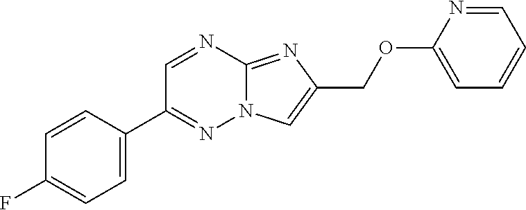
C1=CC(F)=CC=C1C1=NN2C(=NC(COC3=CC=CC=N3)=C2)N=C1
